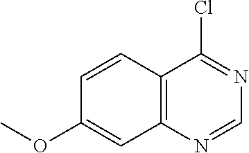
C1=CC2=C(C=C1OC)N=CN=C2Cl
